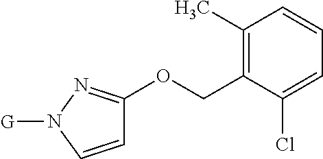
C1=CN([G])N=C1OCC1=C(C)C=CC=C1Cl
